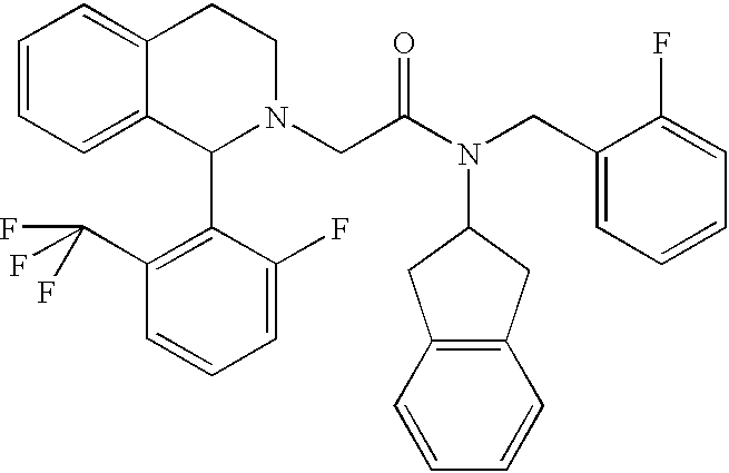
C1=CC=C2C(=C1)CCN(CC(N(CC1=CC=CC=C1F)C1CC3=C(C1)C=CC=C3)=O)C2C1=C(C(F)(F)F)C=CC=C1F
